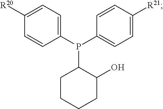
C1CCCC(O)C1P(C1=CC=C([R20])C=C1)C1=CC=C([R21])C=C1
